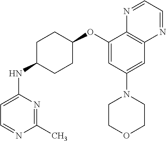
C1(NC2CCC(OC3=CC(N4CCOCC4)=CC4=C3N=CC=N4)CC2)=CC=NC(C)=N1
